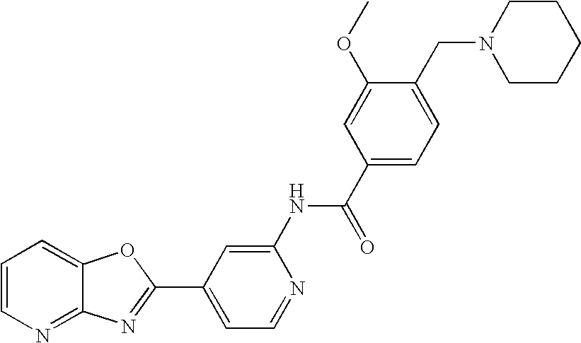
C12=NC=CC=C1OC(C1=CC=NC(NC(C3=CC=C(CN4CCCCC4)C(OC)=C3)=O)=C1)=N2
